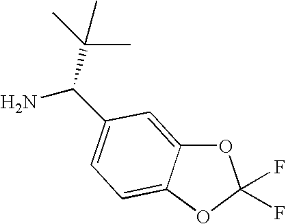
O1C2=CC(C(C(C)(C)C)N)=CC=C2OC1(F)F
